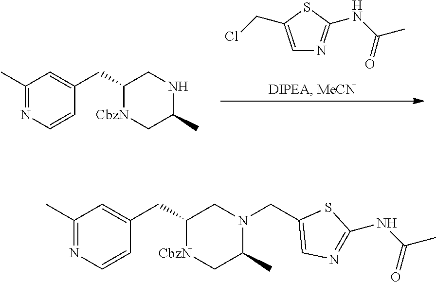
C1=C(CCl)SC(NC(C)=O)=N1.C1(CC2=CC(C)=NC=C2)[CbzN]CC(C)NC1.C1(CC2=CC(C)=NC=C2)[CbzN]CC(C)N(CC2=CN=C(NC(C)=O)S2)C1
